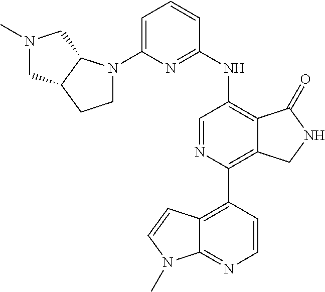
N1(C)CC2C(C1)N(C1=CC=CC(NC3=C4C(=C(C5=C6C(=NC=C5)N(C)C=C6)N=C3)CNC4=O)=N1)CC2
